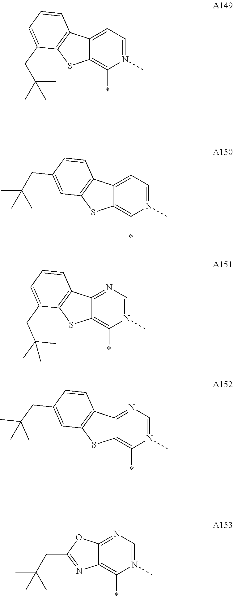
C12=CC=N(C)C(*)=C1SC1=C2C=CC=C1CC(C)(C)C.C12=CC=N(C)C(*)=C1SC1=C2C=CC(CC(C)(C)C)=C1.C12=NC=N(C)C(*)=C1SC1=C2C=CC=C1CC(C)(C)C.C12=NC=N(C)C(*)=C1SC1=C2C=CC(CC(C)(C)C)=C1.C12=NC=N(C)C(*)=C1N=C(CC(C)(C)C)O2
